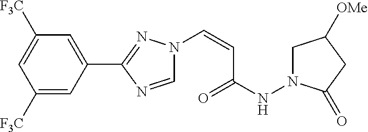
N1(C=CC(NN2CC([OMe])CC2=O)=O)C=NC(C2=CC([F3C])=CC([F3C])=C2)=N1
